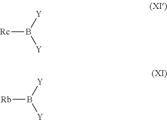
[Rc]B([Y])[Y].[Rb]B([Y])[Y]
